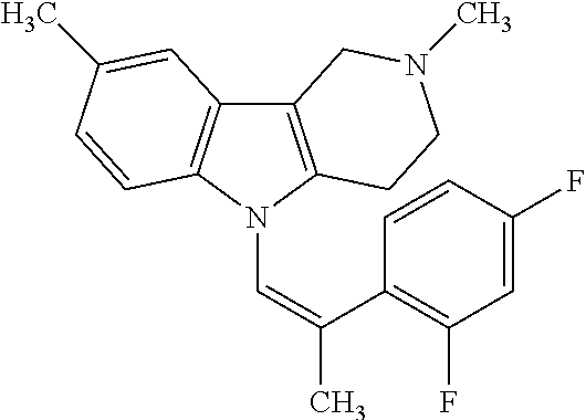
C12=C(N(C=C(C)C3=C(F)C=C(F)C=C3)C3=C1C=C(C)C=C3)CCN(C)C2
